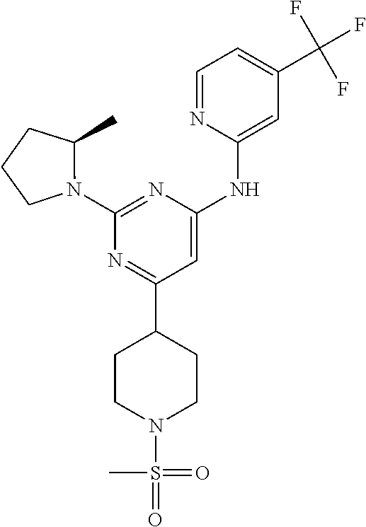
N1=C(C2CCN(S(=O)(C)=O)CC2)C=C(NC2=CC(C(F)(F)F)=CC=N2)N=C1N1C(C)CCC1
